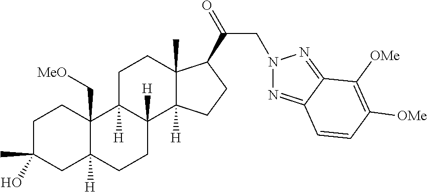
C1C(C)(O)CC2([H])C(C[MeO])(C1)C1([H])C([H])(CC2)C2([H])C(C)(CC1)C(C(=O)CN1N=C3C(=N1)C([OMe])=C([OMe])C=C3)CC2
